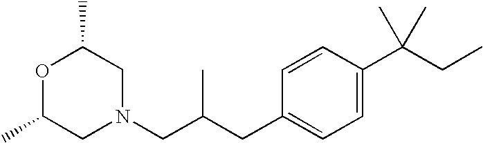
O1C(C)CN(CC(CC2=CC=C(C(CC)(C)C)C=C2)C)CC1C
